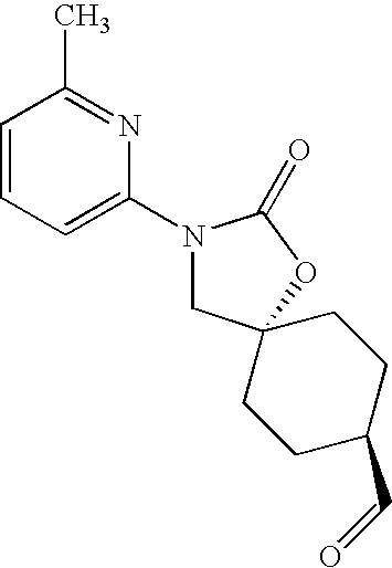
C1=CC=C(N2CC3(OC2=O)CCC(C=O)CC3)N=C1C
